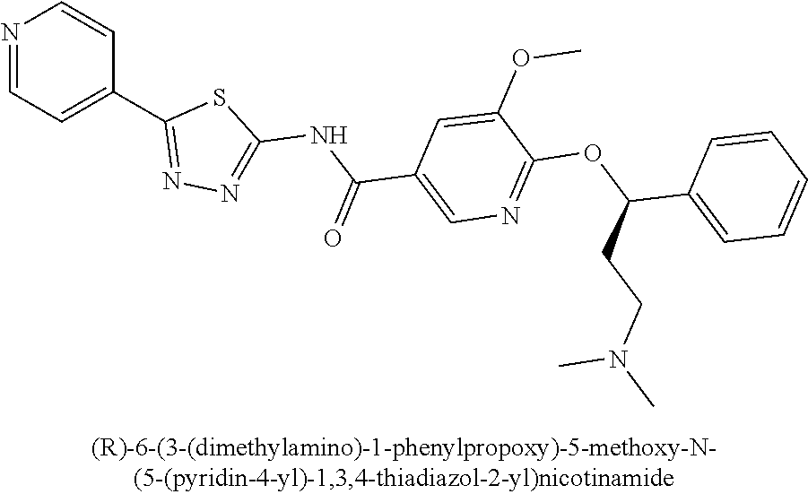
N1=CC=C(C2=NN=C(NC(C3=CN=C(OC(C4=CC=CC=C4)CCN(C)C)C(OC)=C3)=O)S2)C=C1
